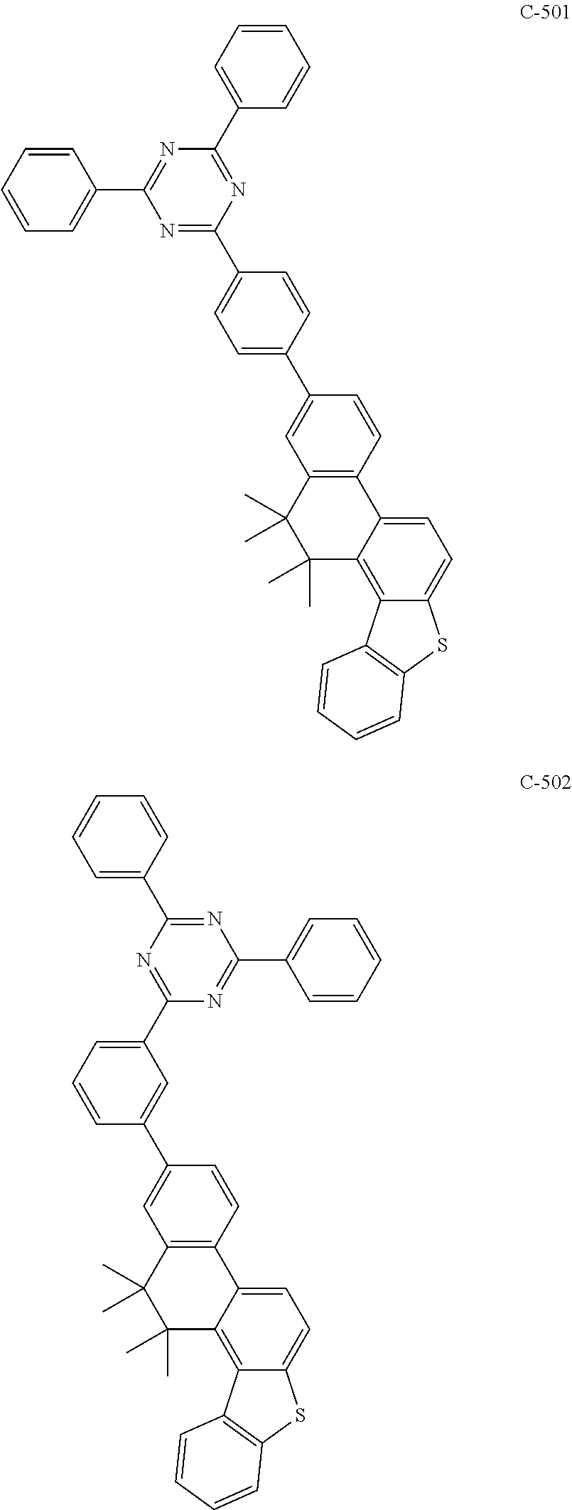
C1=CC(C2=NC(C3=CC=CC=C3)=NC(C3=CC=C(C4=CC5=C(C=C4)C4=CC=C6C(=C4C(C)(C)C5(C)C)C4=C(S6)C=CC=C4)C=C3)=N2)=CC=C1.C1=CC=C(C2=NC(C3=CC=CC=C3)=NC(C3=CC=CC(C4=CC5=C(C=C4)C4=CC=C6C(=C4C(C)(C)C5(C)C)C4=C(S6)C=CC=C4)=C3)=N2)C=C1
